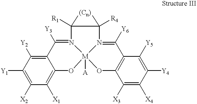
C12=C([Y2])C([Y1])=C([X2])C([X1])=C1O[M]13([A])N(=C2[Y3])C2([R1])C([R4])(N1=C([Y6])C1=C(C([X3])=C([X4])C([Y4])=C1[Y5])O3)[(Cn)]2
